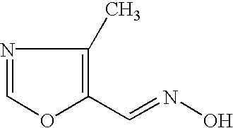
N1=COC(C=NO)=C1C
